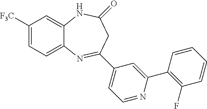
C1([F3C])=CC=C2C(=C1)NC(=O)CC(C1=CC=NC(C3=C(F)C=CC=C3)=C1)=N2
